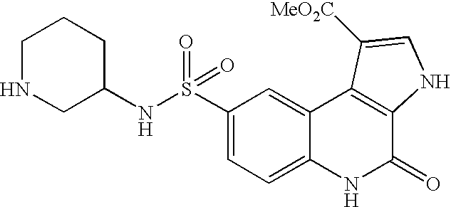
N(S(C1=CC=C2C(=C1)C1=C(C(=O)N2)NC=C1[MeO2C])(=O)=O)C1CCCNC1
